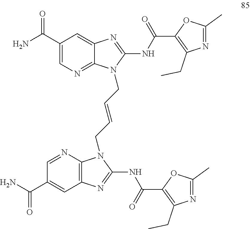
C1(C(N)=O)=CN=C2C(=C1)N=C(NC(C1=C(CC)N=C(C)O1)=O)N2CC=CCN1C2=C(C=C(C(N)=O)C=N2)N=C1NC(C1=C(CC)N=C(C)O1)=O
